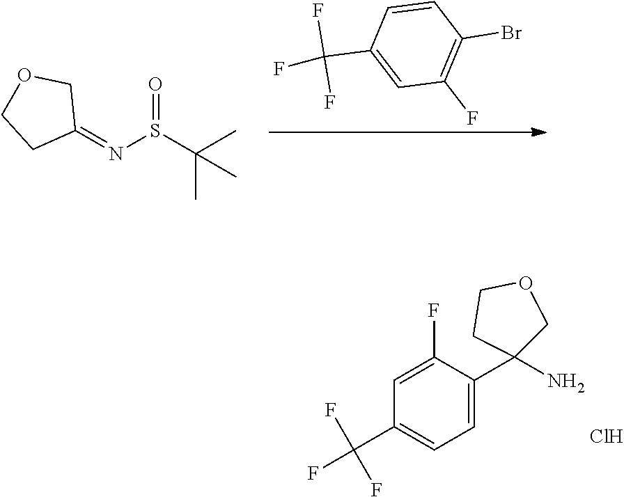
C1=C(C2(N)COCC2)C(F)=CC(C(F)(F)F)=C1.Cl.C1=CC(C(F)(F)F)=CC(F)=C1Br.C1(=NS(C(C)(C)C)=O)COCC1
